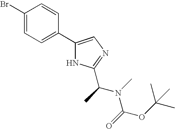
C1(C2=CC=C(Br)C=C2)=CN=C(C(C)N(C)C(=O)OC(C)(C)C)N1
